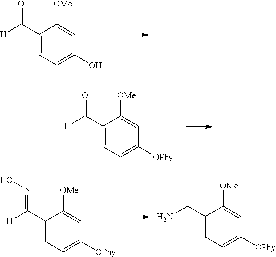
C1(C([H])=O)=CC=C(O)C=C1[OMe].C1(C([H])=O)=CC=C([OPhy])C=C1[OMe].C1(C([H])=NO)=CC=C([OPhy])C=C1[OMe].C1(CN)=CC=C([OPhy])C=C1[OMe]
